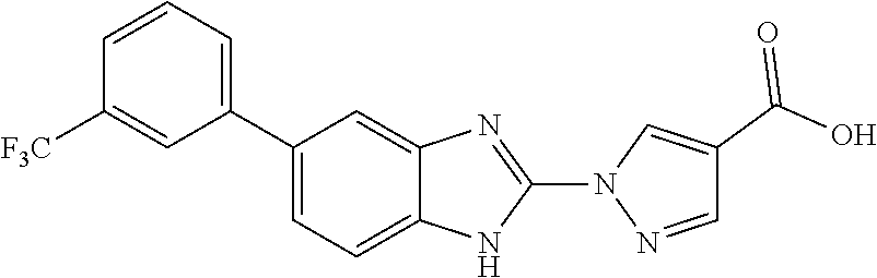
C1(C2=CC=CC([F3C])=C2)=CC=C2C(=C1)N=C(N1N=CC(C(O)=O)=C1)N2
